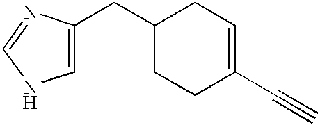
C1=C(CC2CCC(C#C)=CC2)N=CN1
